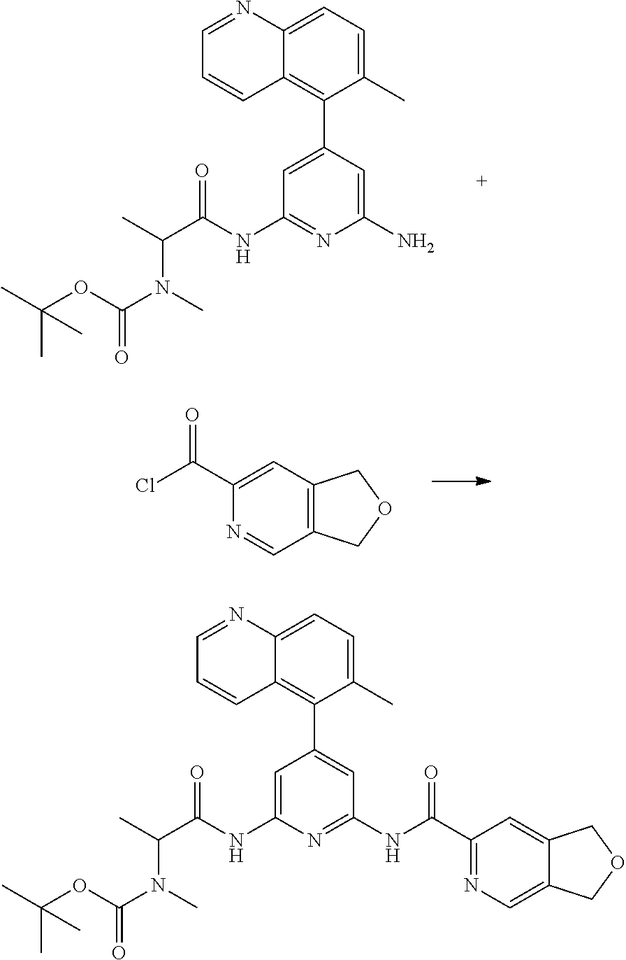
C1=C(C2=C3C(=CC=C2C)N=CC=C3)C=C(N)N=C1NC(C(C)N(C(OC(C)(C)C)=O)C)=O.C12=C(C=C(C(Cl)=O)N=C1)COC2.C1=C(NC(C(C)N(C(OC(C)(C)C)=O)C)=O)N=C(NC(C2=NC=C3C(=C2)COC3)=O)C=C1C1=C2C(=CC=C1C)N=CC=C2
